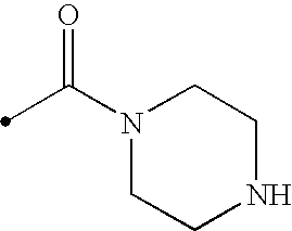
C(N1CCNCC1)(C)=O
